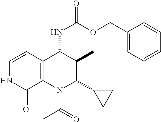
C1=CC2=C(C(=O)N1)N(C(C)=O)C(C1CC1)C(C)C2NC(=O)OCC1=CC=CC=C1
